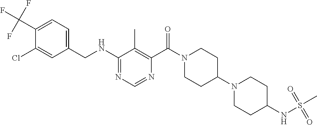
C1(NCC2=CC=C(C(F)(F)F)C(Cl)=C2)=NC=NC(C(N2CCC(N3CCC(NS(C)(=O)=O)CC3)CC2)=O)=C1C
